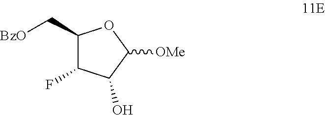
C1(C[BzO])C(F)C(O)C([OMe])O1
